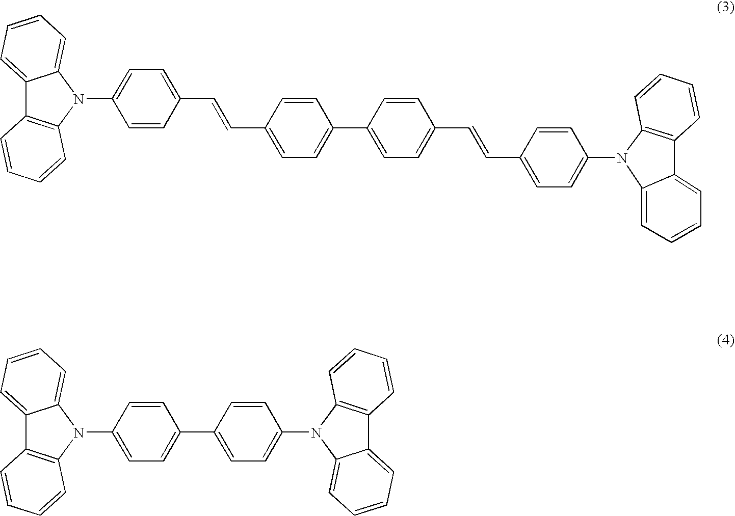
C1=CC(C=CC2=CC=C(N3C4=CC=CC=C4C4=C3C=CC=C4)C=C2)=CC=C1C1=CC=C(C=CC2=CC=C(N3C4=CC=CC=C4C4=C3C=CC=C4)C=C2)C=C1.C1(C2=CC=C(N3C4=CC=CC=C4C4=C3C=CC=C4)C=C2)=CC=C(N2C3=CC=CC=C3C3=C2C=CC=C3)C=C1
